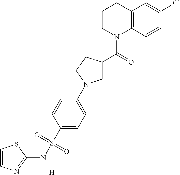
C12=C(C=CC(Cl)=C1)N(C(C1CN(C3=CC=C(S(NC4=NC=CS4)(=O)=O)C=C3)CC1)=O)CCC2.[H]
